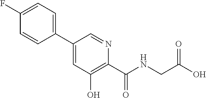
C1(C2=CC=C(F)C=C2)=CC(O)=C(C(=O)NCC(O)=O)N=C1
